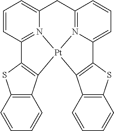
C1=CC2=N3C(=C1)CC1=N4C(=CC=C1)C1=C(C5=C(S1)C=CC=C5)[Pt]34C1=C2SC2=C1C=CC=C2
